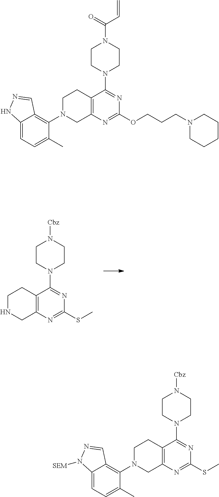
C12=C(N=C(OCCCN3CCCCC3)N=C1N1CCN(C(=O)C=C)CC1)CN(C1=C3C(=CC=C1C)NN=C3)CC2.C12=C(N=C(SC)N=C1N1CCN([Cbz])CC1)CN(C1=C3C(=CC=C1C)N([SEM])N=C3)CC2.C12=C(N=C(SC)N=C1N1CCN([Cbz])CC1)CNCC2
